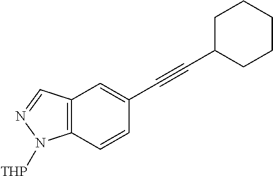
C12=C(C=CC(C#CC3CCCCC3)=C1)N([THP])N=C2
